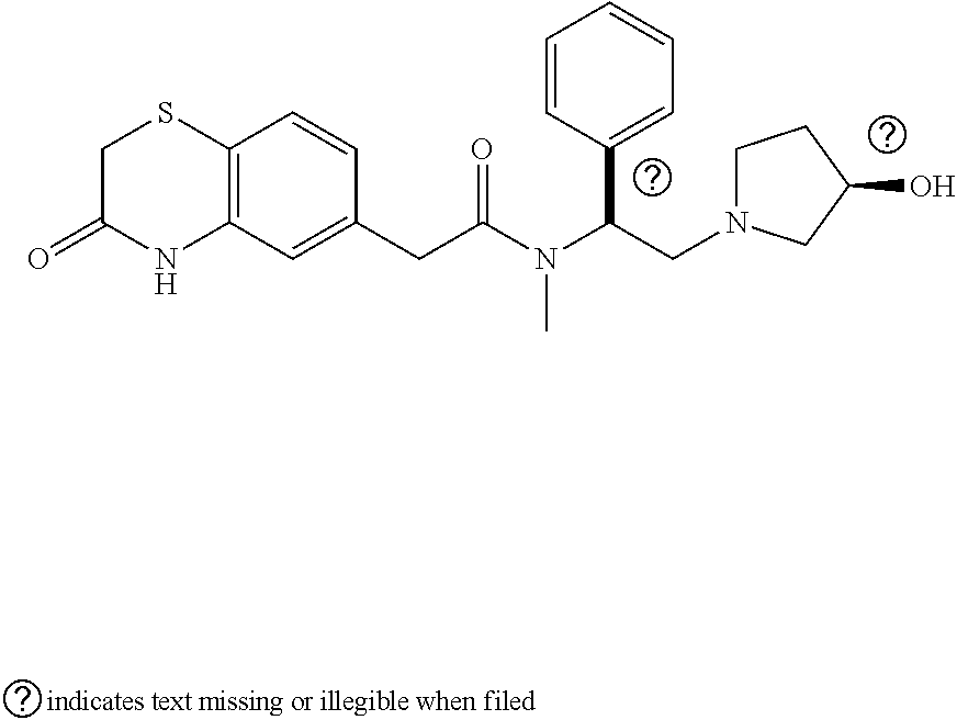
C12=C(C=C(CC(=O)N(C)C(CN3CCC(O)C3)C3=CC=CC=C3)C=C1)NC(=O)CS2
